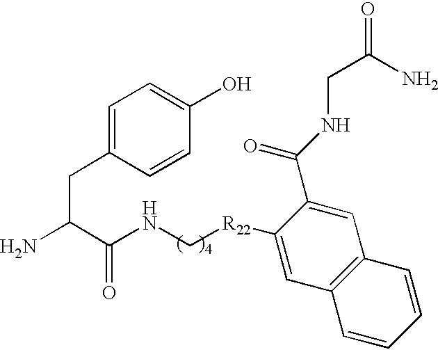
C1=C(CC(N)C(NC[R22]C2=CC3=C(C=C2C(NCC(N)=O)=O)C=CC=C3)=O)C=CC(O)=C1
